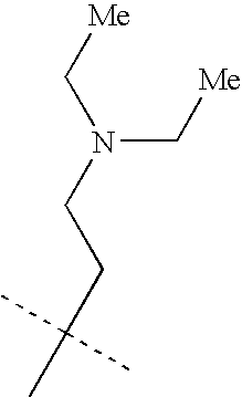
N(C[Me])(C[Me])CCC(C)(C)C
